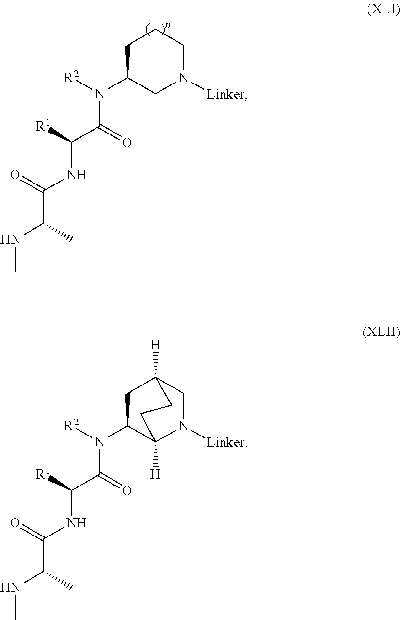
C1C(N([R2])C(=O)C([R1])NC(=O)C(NC)C)CN([Linker])CC1.N([R2])(C(=O)C([R1])NC(=O)C(NC)C)C1C2([H])N([Linker])CC([H])(C1)CC2
